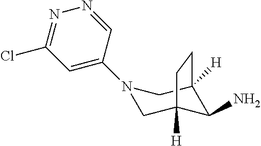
NC1C2([H])CN(C3=CC(Cl)=NN=C3)CC1([H])CC2
